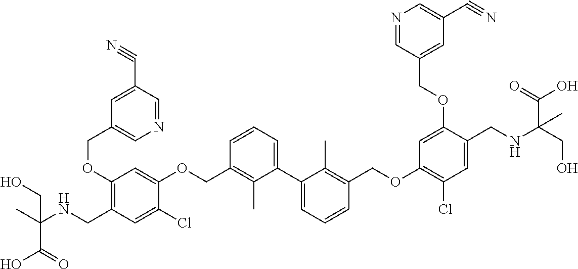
C1(OCC2=CN=CC(C#N)=C2)=C(CNC(C)(C(O)=O)CO)C=C(Cl)C(OCC2=C(C)C(C3=CC=CC(COC4=C(Cl)C=C(CNC(CO)(C(O)=O)C)C(OCC5=CC(C#N)=CN=C5)=C4)=C3C)=CC=C2)=C1
